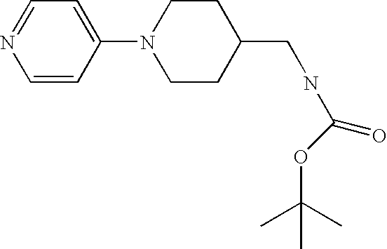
C1(N2CCC(CNC(=O)OC(C)(C)C)CC2)=CC=NC=C1
